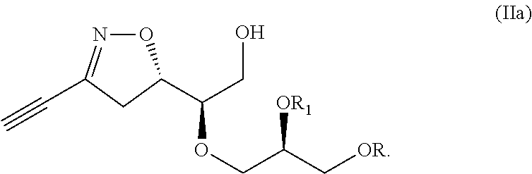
O1N=C(C#C)CC1C(CO)OCC([OR1])C[OR]
